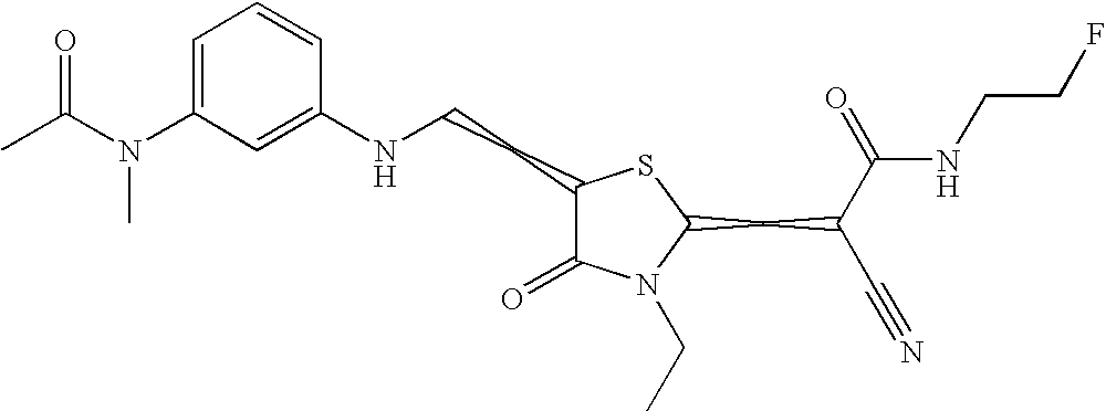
C1=C(N(C(C)=O)C)C=C(NCCC2C(=O)N(CC)C(CC(C#N)C(=O)NCCF)S2)C=C1
